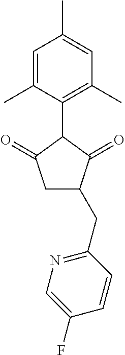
C1=C(C)C(C2C(=O)CC(CC3=NC=C(F)C=C3)C2=O)=C(C)C=C1C
